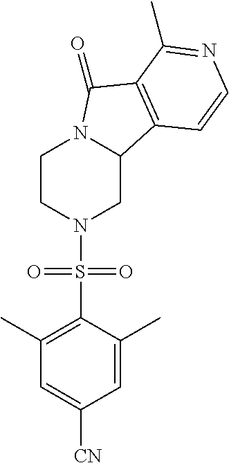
C1CN(S(C2=C(C)C=C([CN])C=C2C)(=O)=O)CC2N1C(=O)C1=C2C=CN=C1C
